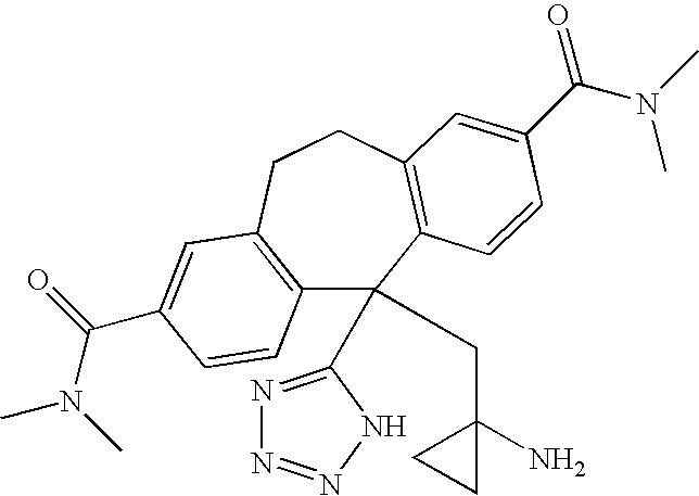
C12=C(CCC3=C(C1(C1=NN=NN1)CC1(N)CC1)C=CC(C(N(C)C)=O)=C3)C=C(C(=O)N(C)C)C=C2
